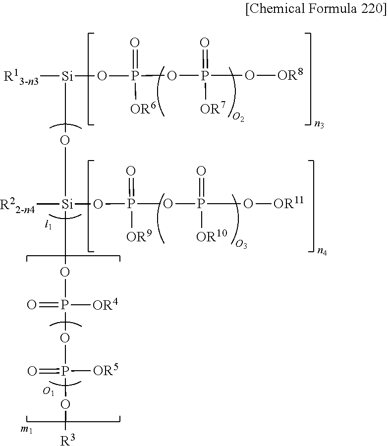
O=P([OR6])(OP(O[OR8])(=O)[OR7])O[Si]([R13-n3])O[Si](OP(OP(O[R3])([OR5])=O)(=O)[OR4])([R22-n4])OP(=O)([OR9])OP(O[OR11])(=O)[OR10]
